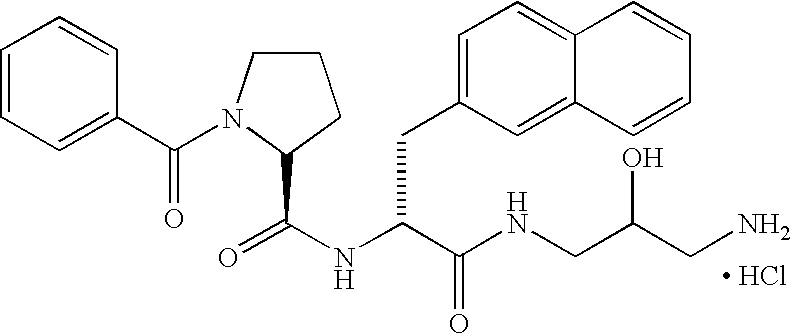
C1CN(C(C2=CC=CC=C2)=O)C(C(NC(C(NCC(CN)O)=O)CC2=CC=C3C(=C2)C=CC=C3)=O)C1.[ HCl]
